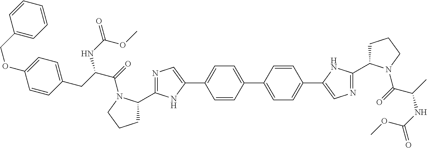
N1=C(C2CCCN2C(=O)C(CC2=CC=C(OCC3=CC=CC=C3)C=C2)NC(=O)OC)NC(C2=CC=C(C3=CC=C(C4=CN=C(C5CCCN5C(=O)C(C)NC(=O)OC)N4)C=C3)C=C2)=C1
